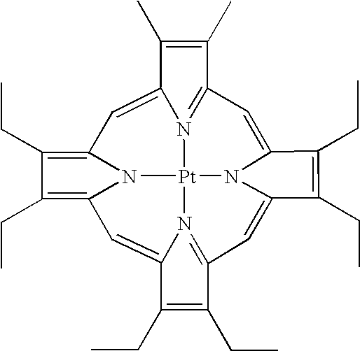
C1(CC)=C2N3C(=C1CC)C=C1C(CC)=C(CC)C4=N1[Pt]31N3C(=C4)C(CC)=C(CC)C3=CC3=N1C(=C2)C(C)=C3C
